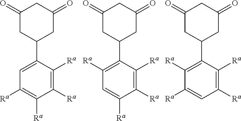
C1(=O)CC(C2=CC([Ra])=C([Ra])C([Ra])=C2[Ra])CC(=O)C1.C1(=O)CC(C2=C([Ra])C=C([Ra])C([Ra])=C2[Ra])CC(=O)C1.C1(=O)CC(C2=C([Ra])C([Ra])=CC([Ra])=C2[Ra])CC(=O)C1
